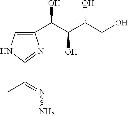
C1(C(C(C(CO)O)O)O)=CNC(C(=NN)C)=N1
